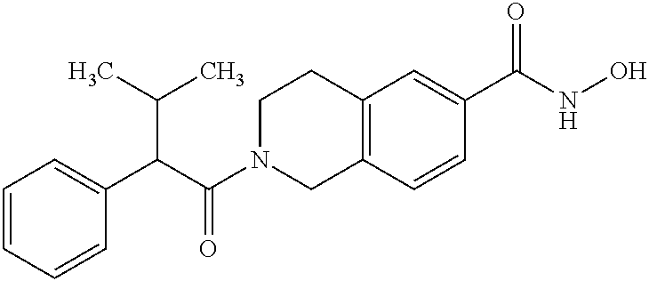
C(C(N1CC2=C(CC1)C=C(C(NO)=O)C=C2)=O)(C1=CC=CC=C1)C(C)C
